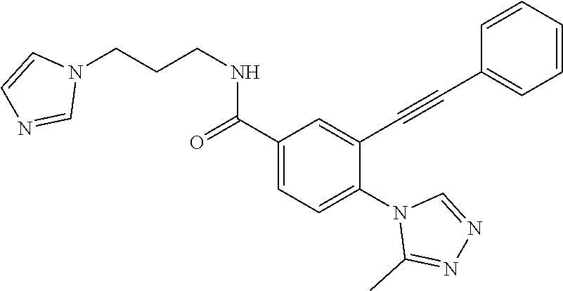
C1(C(=O)NCCCN2C=CN=C2)=CC=C(N2C(C)=NN=C2)C(C#CC2=CC=CC=C2)=C1
